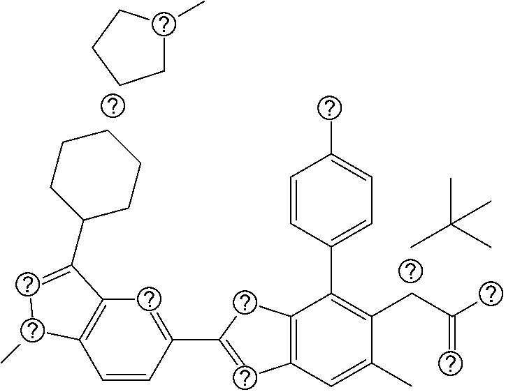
CC(C)(C)C.C1=CC(C2=CC3=C(C2)C(C2=CC=C(C)C=C2)=C(CC(C)=C)C(C)=C3)=CC2=C1C(C)C=C2C1CCCCC1.C1C(C)CCC1
